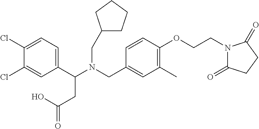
C1(C(N(CC2=CC(C)=C(OCCN3C(=O)CCC3=O)C=C2)CC2CCCC2)CC(=O)O)=CC=C(Cl)C(Cl)=C1
